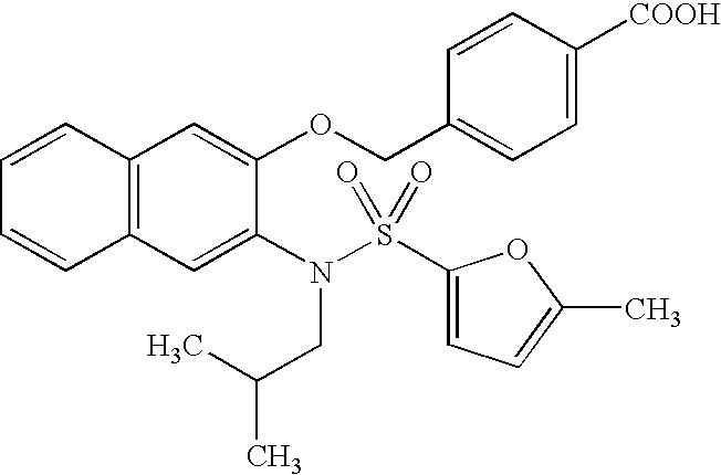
C12=C(C=C(N(S(C3=CC=C(C)O3)(=O)=O)CC(C)C)C(OCC3=CC=C([COOH])C=C3)=C1)C=CC=C2
